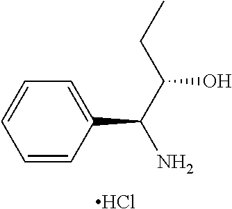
C1=CC=C(C(C(CC)O)N)C=C1.Cl
